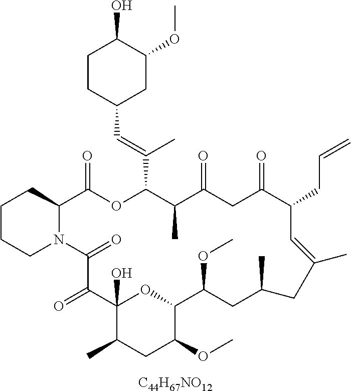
[C44H67NO12].C1CCN2C(C1)C(=O)OC(C(=CC1CC(OC)C(O)CC1)C)C(C)C(=O)CC(=O)C(CC=C)C=C(C)CC(C)CC(OC)C1OC(O)(C(=O)C2=O)C(C)CC1OC
